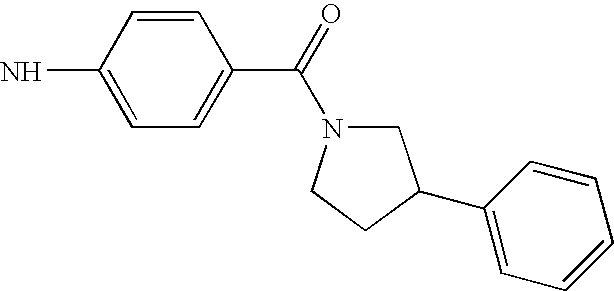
C1=CC(N)=CC=C1C(=O)N1CC(C2=CC=CC=C2)CC1
